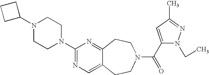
C1C(N2CCN(C3=NC=C4C(=N3)CCN(C(=O)C3=CC(C)=NN3CC)CC4)CC2)CC1
